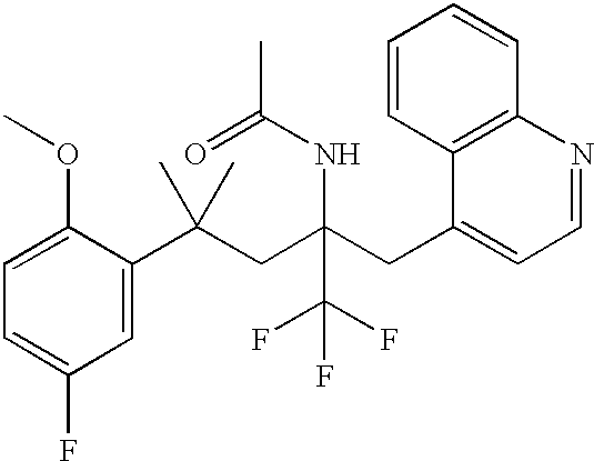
C1(C(CC(CC2=CC=NC3=C2C=CC=C3)(NC(C)=O)C(F)(F)F)(C)C)=CC(F)=CC=C1OC
